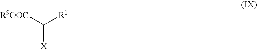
C([X])([R1])[R9OOC]
